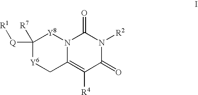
C1([Q][R1])([R7])[Y6]CC2=C([R4])C(=O)N([R2])C(=O)N2[Y8]1
